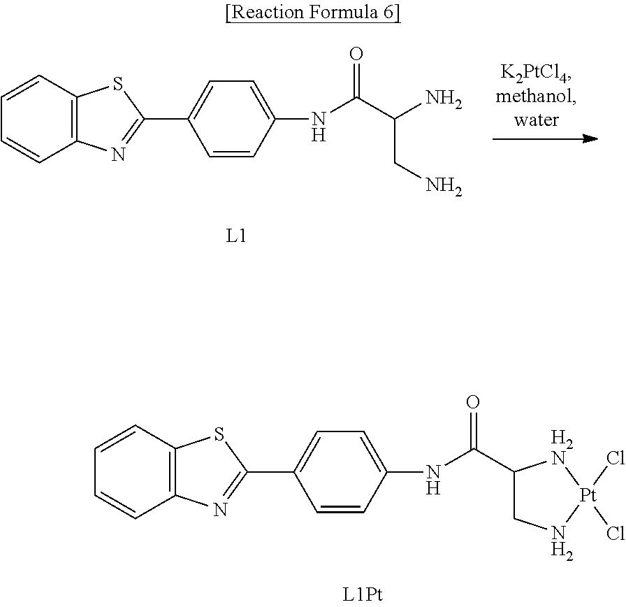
N(C(=O)C1CN[Pt](Cl)(Cl)[H2N]1)C1=CC=C(C2=NC3=C(S2)C=CC=C3)C=C1.N(C(=O)C(N)CN)C1=CC=C(C2=NC3=C(S2)C=CC=C3)C=C1
